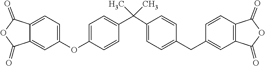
C12=CC=C(OC3=CC=C(C(C4=CC=C(CC5=CC6=C(C=C5)C(=O)OC6=O)C=C4)(C)C)C=C3)C=C1C(=O)OC2=O
